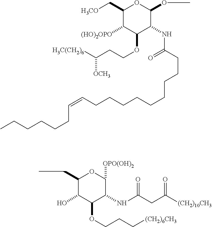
C1(C[H3CO])C([(HO)2OPO])C(OCCC([H3C(CH2)6])[OCH3])C(NC(CCCCCCCCCC=CCCCCCC)=O)C(OC)O1.CCC1C(O)C(OCCC[(CH2)6CH3])C(NC(CC([(CH2)10CH3])=O)=O)C([OPO(OH)2])O1
